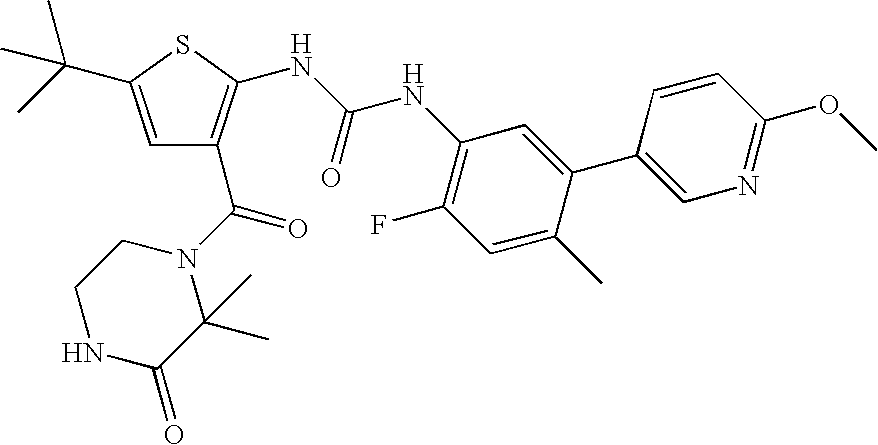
C1=C(C(C)(C)C)SC(NC(=O)NC2=C(F)C=C(C)C(C3=CN=C(OC)C=C3)=C2)=C1C(=O)N1CCNC(=O)C1(C)C
